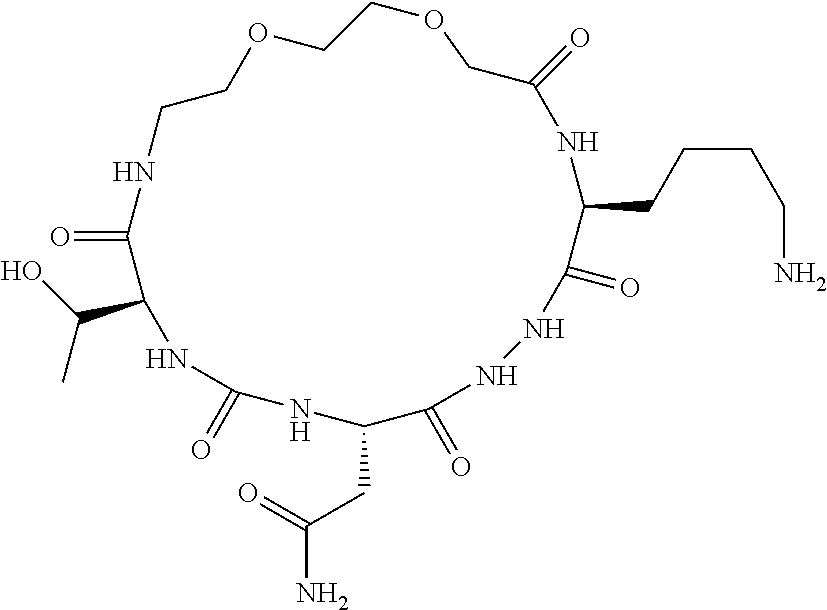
O=C1C(C(O)C)NC(=O)NC(CC(N)=O)C(=O)NNC(=O)C(CCCCN)NC(=O)COCCOCCN1
